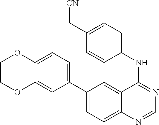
C1(NC2=NC=NC3=CC=C(C4=CC=C5C(=C4)OCCO5)C=C32)=CC=C(C[CN])C=C1
